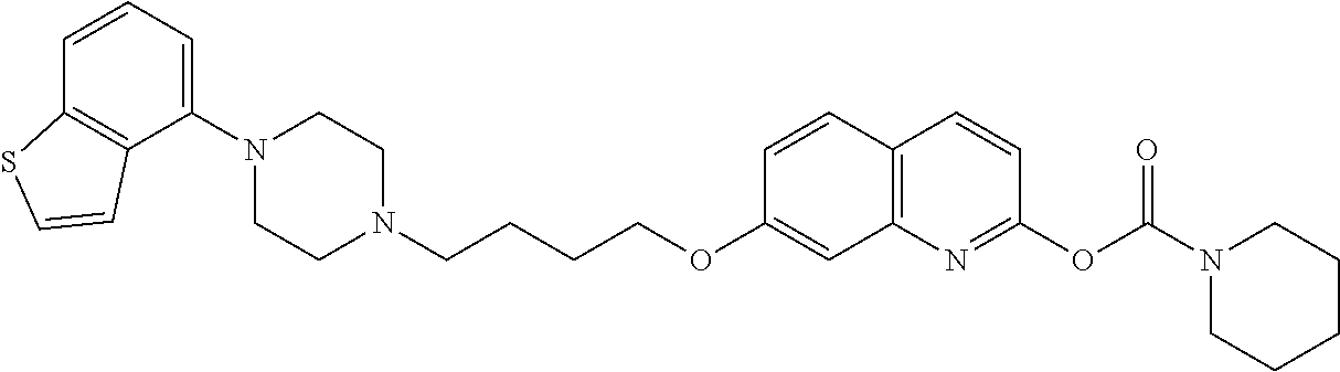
C1(N2CCN(CCCCOC3=CC4=C(C=C3)C=CC(OC(N3CCCCC3)=O)=N4)CC2)=CC=CC2=C1C=CS2
